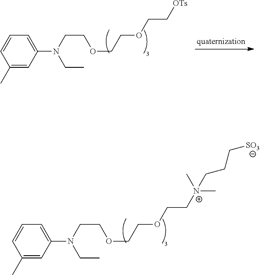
C1(C)=CC(N(CC)CCOCCOCC[OTs])=CC=C1.C1(C)=CC(N(CC)CCOCCOCC[N+](C)(C)CCC[SO3])=CC=C1
